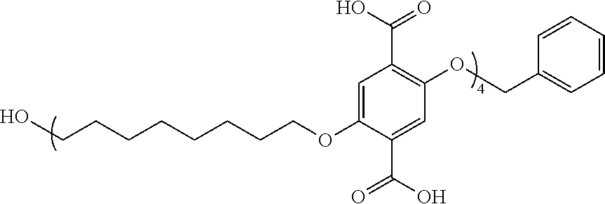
C1(OCC2=CC=CC=C2)=C(C(O)=O)C=C(OCCCCCCCCO)C(C(O)=O)=C1
